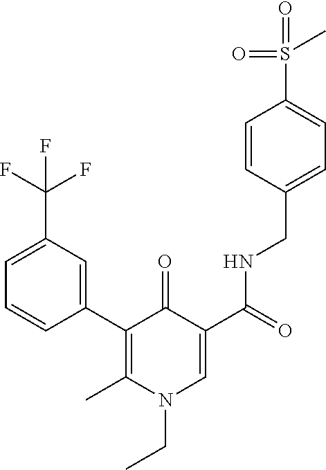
C1=CC(C2=C(C)N(CC)C=C(C(=O)NCC3=CC=C(S(C)(=O)=O)C=C3)C2=O)=CC(C(F)(F)F)=C1
